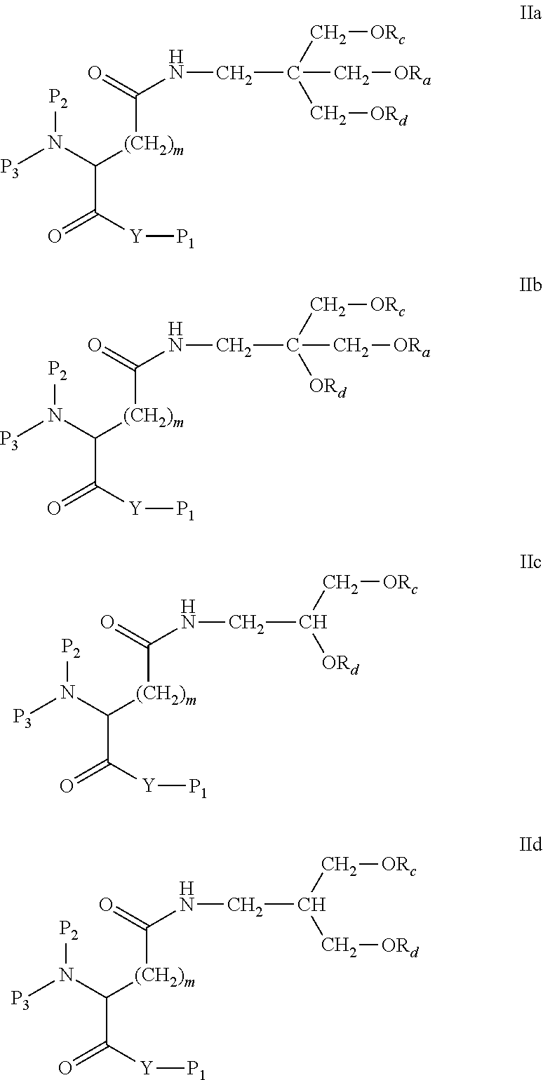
C(C(C[ORc])(C[ORd])C[ORa])NC(=O)[(CH2)m]C(C(=O)[Y][P1])N([P3])[P2].C(C(C[ORc])([ORd])C[ORa])NC(=O)[(CH2)m]C(C(=O)[Y][P1])N([P3])[P2].C(C(C[ORc])[ORd])NC(=O)[(CH2)m]C(C(=O)[Y][P1])N([P3])[P2].C(C(C[ORc])C[ORd])NC(=O)[(CH2)m]C(C(=O)[Y][P1])N([P3])[P2]
